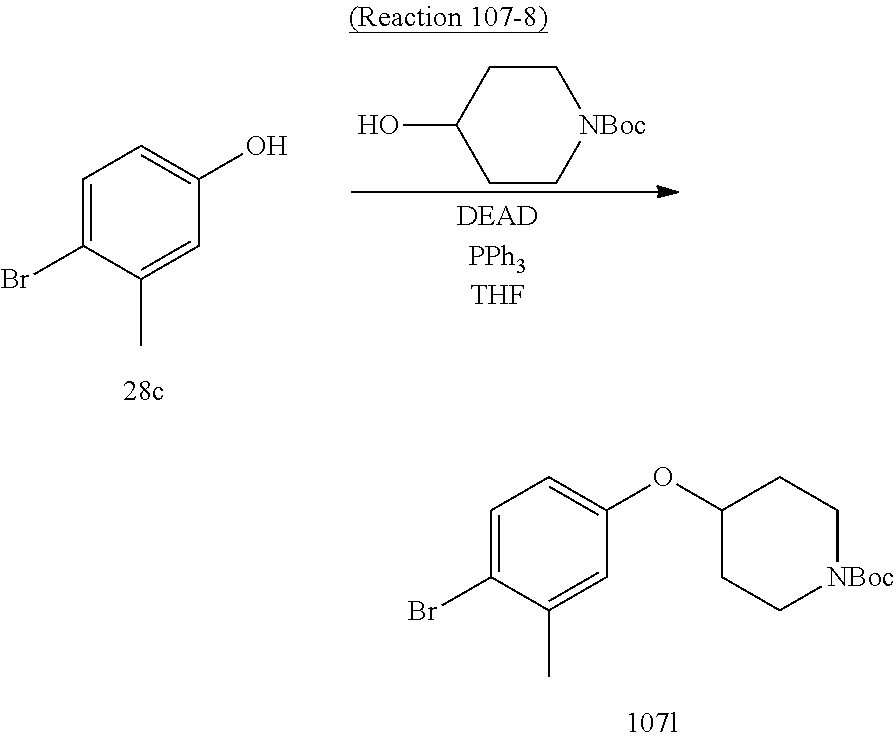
C1=C(Br)C(C)=CC(O)=C1.OC1CC[NBoc]CC1.C1=C(Br)C(C)=CC(OC2CC[NBoc]CC2)=C1
